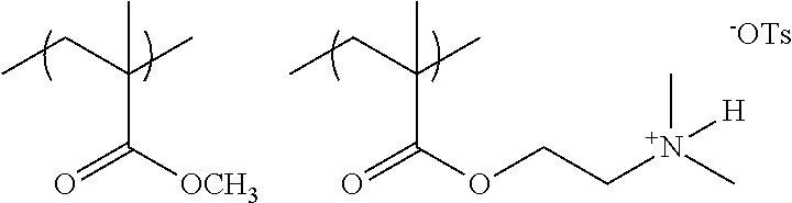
CCC(C)(C)C([OCH3])=O.CCC(C)(C)C(OCC[N+](C)(C)[H])=O.[-OTs]
